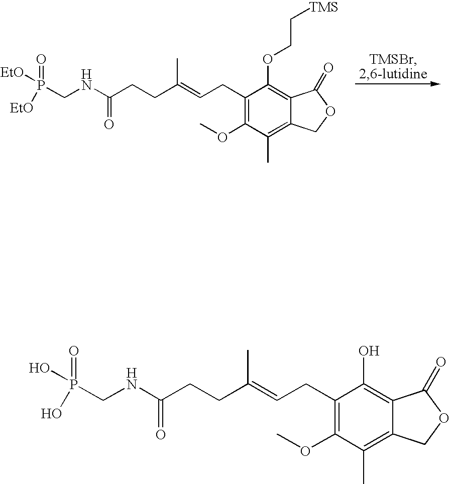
N(C(=O)CCC(C)=CCC1=C(OC)C(C)=C2C(=C1OCC[TMS])C(=O)OC2)CP([EtO])(=O)[EtO].N(C(=O)CCC(C)=CCC1=C(OC)C(C)=C2C(=C1O)C(=O)OC2)CP(O)(=O)O
